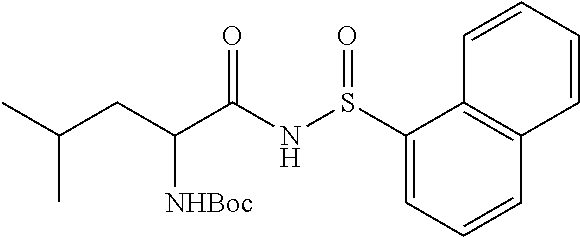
C1(S(NC(C(CC(C)C)[NHBoc])=O)=O)=CC=CC2=C1C=CC=C2
